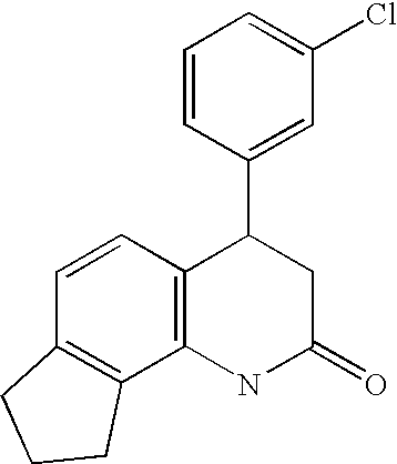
C1=CC(C2C3=C(NC(=O)C2)C2=C(C=C3)CCC2)=CC(Cl)=C1
